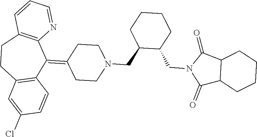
C12=C(CCC3=C(C1=C1CCN(CC4C(CN5C(=O)C6C(C5=O)CCCC6)CCCC4)CC1)C=CC(Cl)=C3)C=CC=N2
